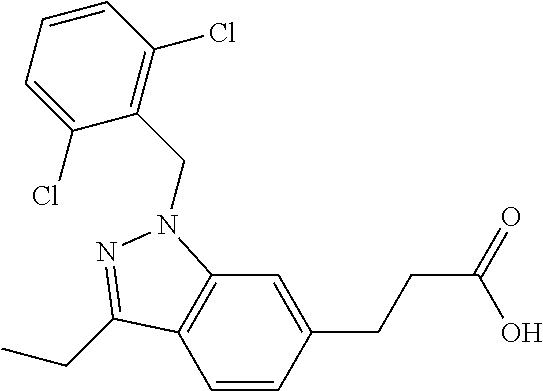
C1=CC(CCC(=O)O)=CC2=C1C(CC)=NN2CC1=C(Cl)C=CC=C1Cl
